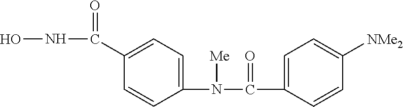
ONC(=O)C1=CC=C(N([Me])C(=O)C2=CC=C([NMe2])C=C2)C=C1
